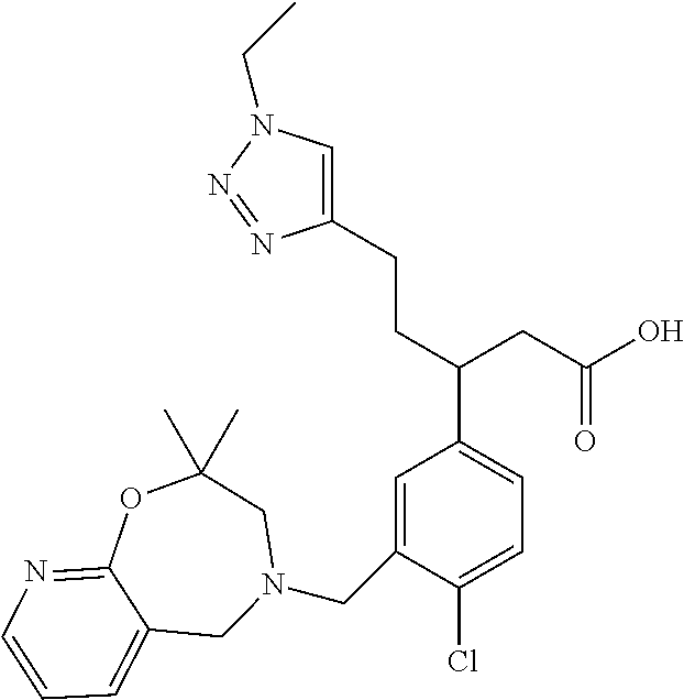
C1=C(CN2CC(C)(C)OC3=NC=CC=C3C2)C(Cl)=CC=C1C(CCC1=CN(CC)N=N1)CC(O)=O
